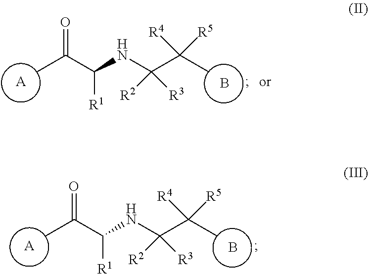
CC(C(NC(C(C)([R4])[R5])([R2])[R3])[R1])=O.[A].B.CC(C(NC(C(C)([R4])[R5])([R2])[R3])[R1])=O.[A].B
